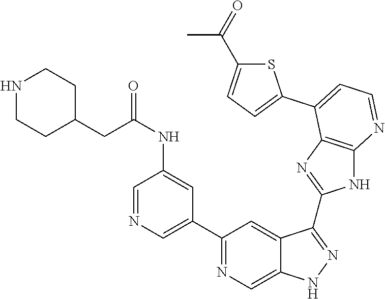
C1(C2=NC=C3C(=C2)C(C2=NC4=C(N2)N=CC=C4C2=CC=C(C(=O)C)S2)=NN3)=CN=CC(NC(CC2CCNCC2)=O)=C1
